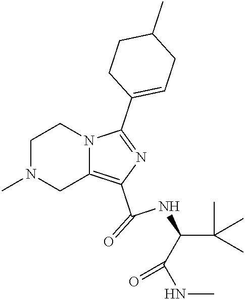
C1N(C)CC2=C(C(=O)NC(C(C)(C)C)C(NC)=O)N=C(C3=CCC(C)CC3)N2C1
